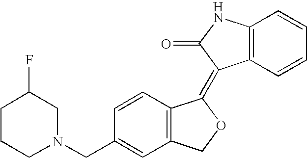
C1=CC(CN2CC(F)CCC2)=CC2=C1C(=C1C3=C(C=CC=C3)NC1=O)OC2
